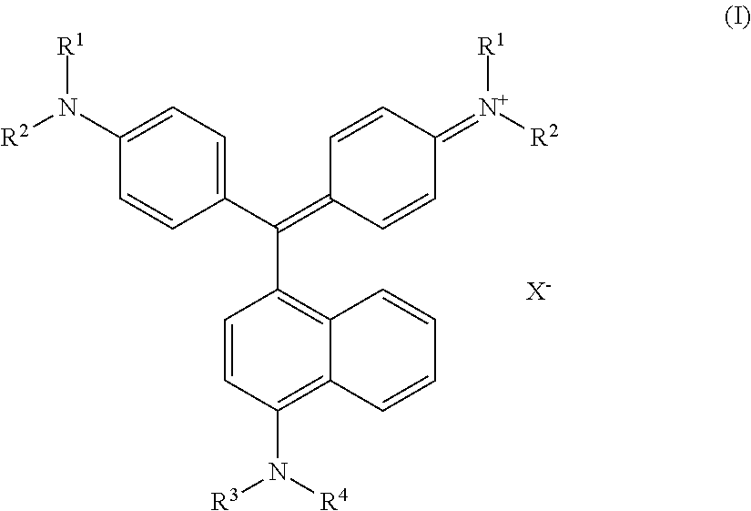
[R2]N(C1=CC=C(C(C2=C3C(=C(N([R3])[R4])C=C2)C=CC=C3)=C2C=CC(=[N+]([R1])[R2])C=C2)C=C1)[R1].[X-]
